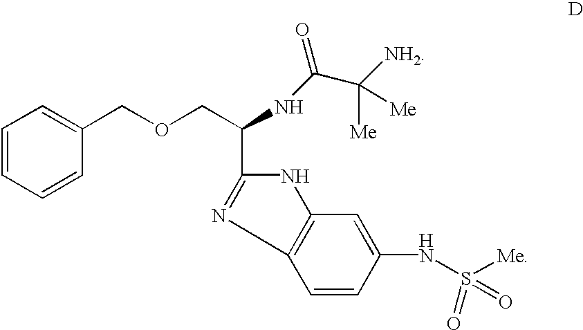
C1=CC=CC(COCC(NC(C([NH2])([Me])[Me])=O)C2=NC3=C(C=C(NS([Me])(=O)=O)C=C3)N2)=C1
